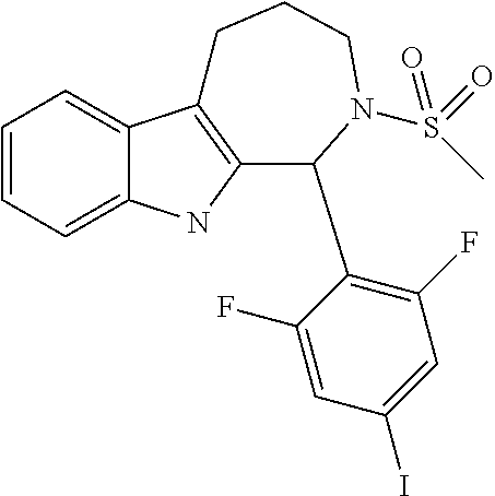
C1=CC=C2C(=C1)C1=C(N2)C(C2=C(F)C=C(I)C=C2F)N(S(=O)(=O)C)CCC1
